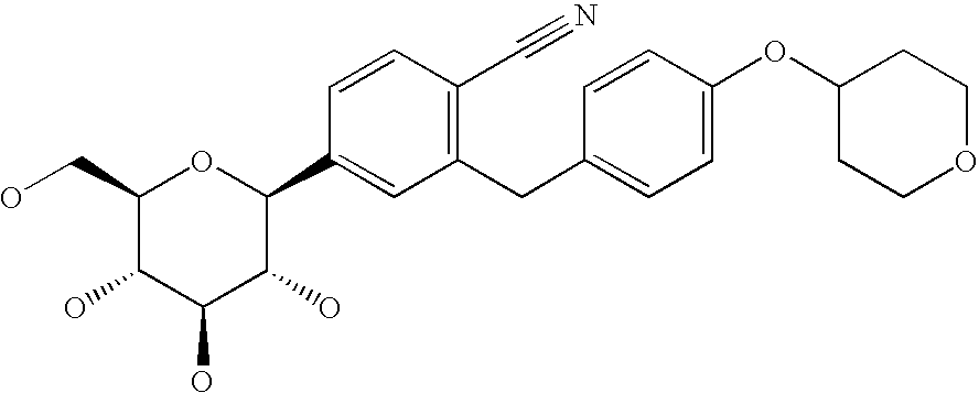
C1(CO)C(O)C(O)C(O)C(C2=CC(CC3=CC=C(OC4CCOCC4)C=C3)=C(C#N)C=C2)O1
